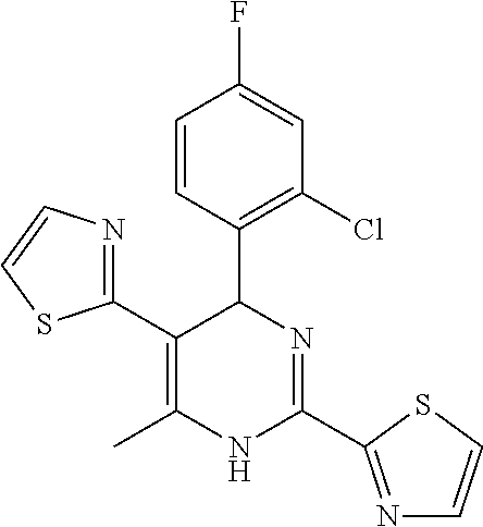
C1(C2C(C3=NC=CS3)=C(C)NC(C3=NC=CS3)=N2)=C(Cl)C=C(F)C=C1
